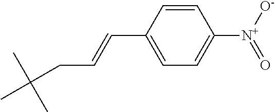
CC(CC=CC1=CC=C([N+]([O-])=O)C=C1)(C)C
